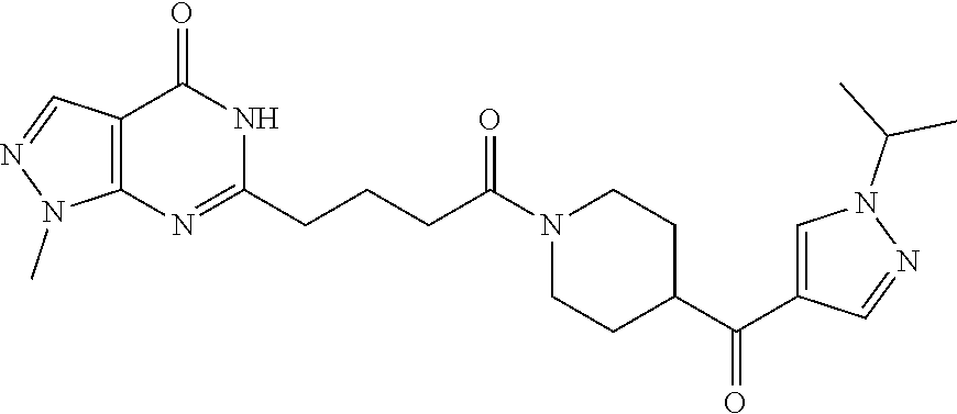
C12=C(N=C(CCCC(N3CCC(C(=O)C4=CN(C(C)C)N=C4)CC3)=O)NC1=O)N(C)N=C2
